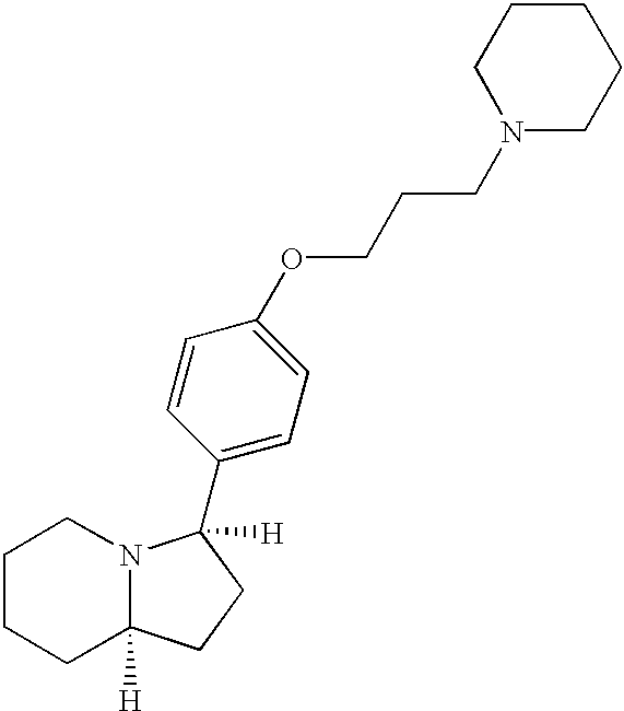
C1CCC2([H])N(C1)C([H])(C1=CC=C(OCCCN3CCCCC3)C=C1)CC2
